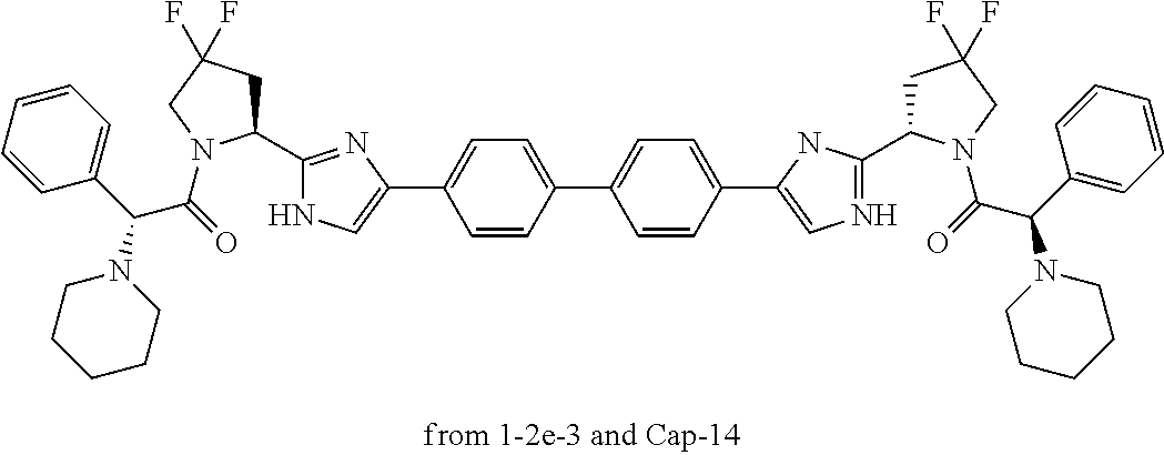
C1=C(C2=CNC(C3CC(F)(F)CN3C(=O)C(C3=CC=CC=C3)N3CCCCC3)=N2)C=CC(C2=CC=C(C3=CN=C(C4CC(F)(F)CN4C(=O)C(C4=CC=CC=C4)N4CCCCC4)N3)C=C2)=C1
